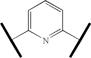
C1=C(C(C)C)N=C(C(C)C)C=C1
